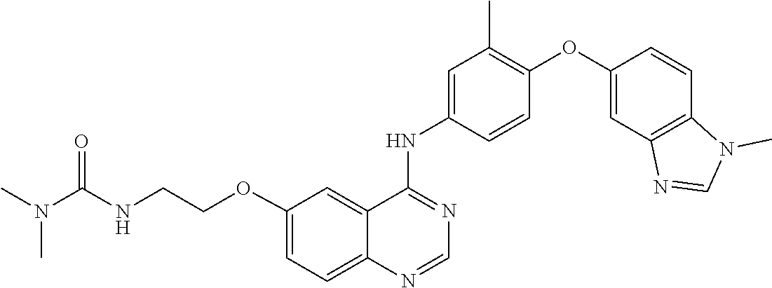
C1=CC(NC2=NC=NC3=CC=C(OCCNC(N(C)C)=O)C=C23)=CC(C)=C1OC1=CC2=C(C=C1)N(C)C=N2
